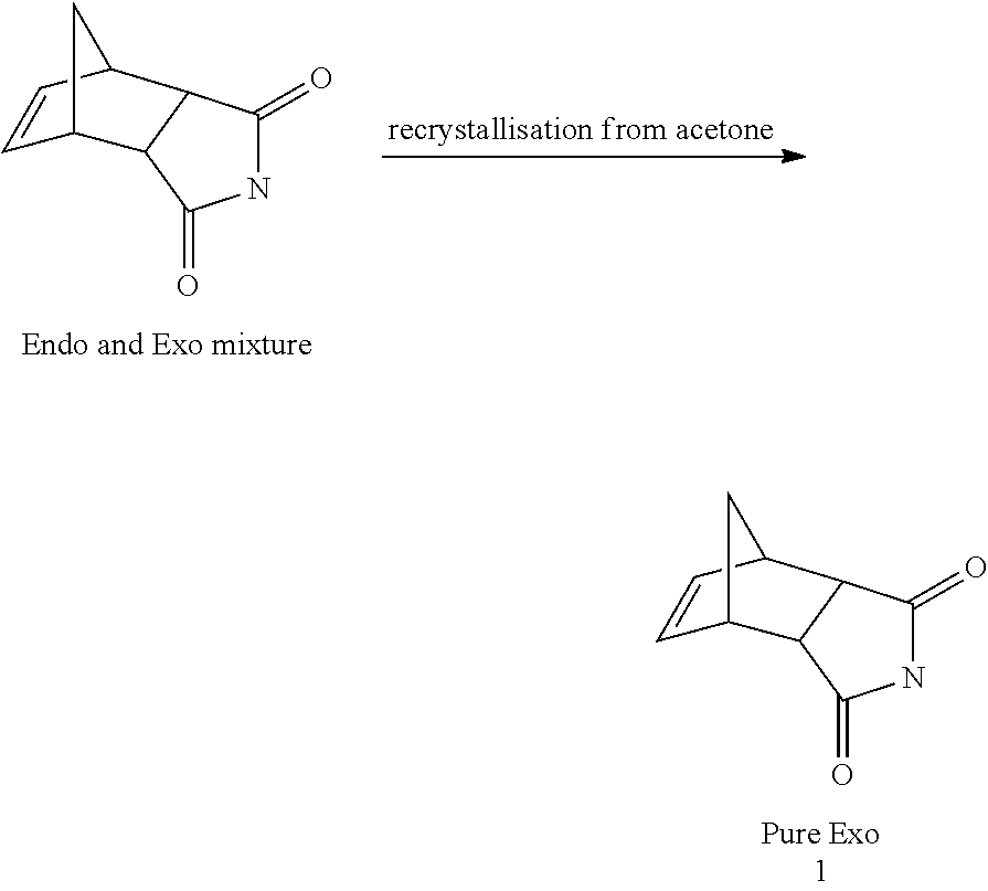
N1C(=O)C2C(C1=O)C1C=CC2C1.N1C(=O)C2C(C1=O)C1C=CC2C1
